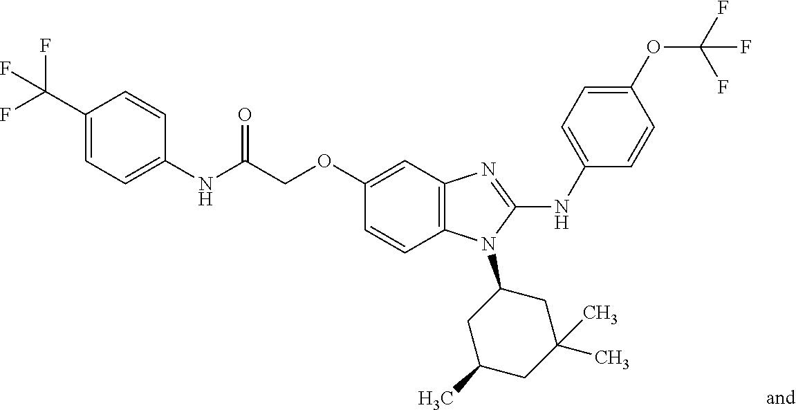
C1=C(C(F)(F)F)C=CC(NC(COC2=CC3=C(C=C2)N(C2CC(C)CC(C)(C)C2)C(NC2=CC=C(OC(F)(F)F)C=C2)=N3)=O)=C1
